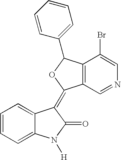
C1=CC=C2C(=C1)C(=C1C3=C(C(Br)=CN=C3)C(C3=CC=CC=C3)O1)C(=O)N2[H]
